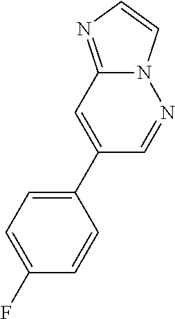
C1(C2=CC3=NC=CN3N=C2)=CC=C(F)C=C1
